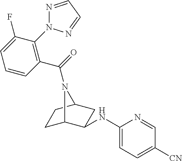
C1C2C(NC3=CC=C([CN])C=N3)CC(C1)N2C(=O)C1=C(N2N=CC=N2)C(F)=CC=C1
